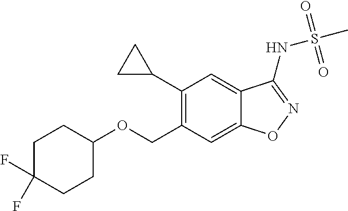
C(C1=C(C2CC2)C=C2C(=C1)ON=C2NS(C)(=O)=O)OC1CCC(F)(F)CC1
